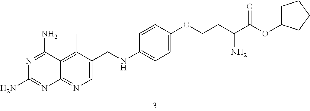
C1=C(CNC2=CC=C(OCCC(C(OC3CCCC3)=O)N)C=C2)C(C)=C2C(=N1)N=C(N)N=C2N
